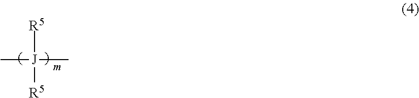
C[J](C)([R5])[R5]
